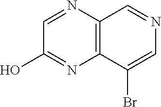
C1=NC2=C(N=C1O)C(Br)=CN=C2
